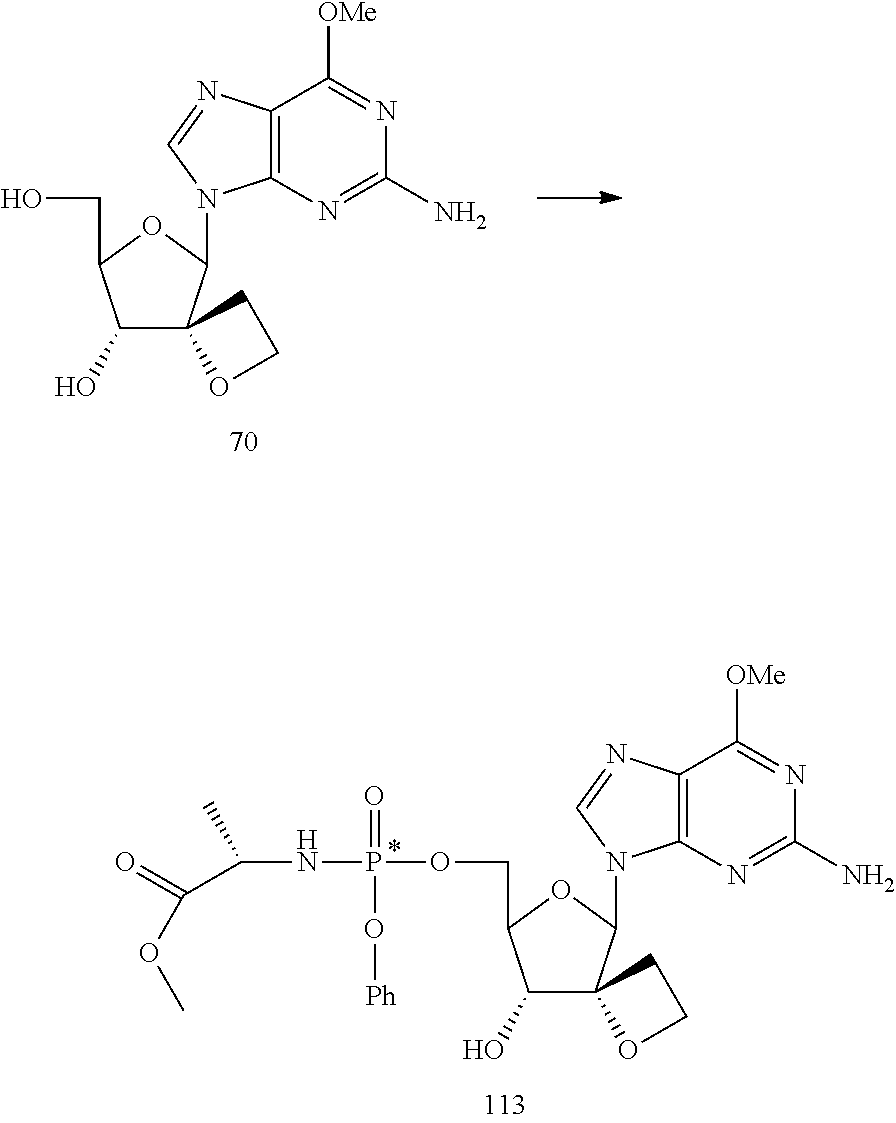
C12=C(N=C(N)N=C1[OMe])N(C1C3(C(O)C(CO)O1)OCC3)C=N2.C12=C(N=C(N)N=C1[OMe])N(C1C3(C(O)C(COP(NC(C)C(=O)OC)(=O)O[Ph])O1)OCC3)C=N2
